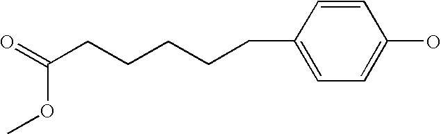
C1=CC(CCCCCC(=O)OC)=CC=C1O
